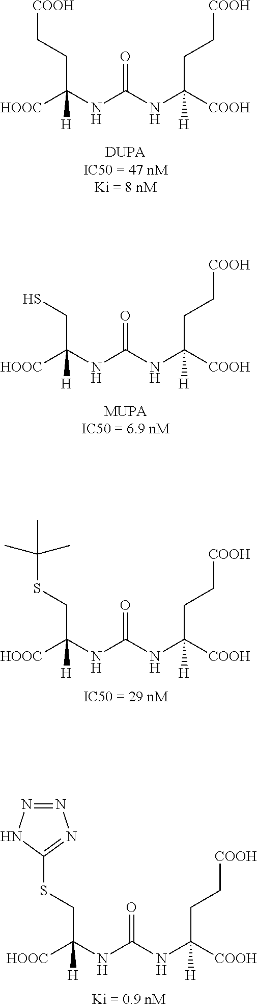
C(C(NC(NC([HOOC])(CC[COOH])[H])=O)([COOH])[H])C[COOH].C(C(NC(NC([HOOC])(CS)[H])=O)([COOH])[H])C[COOH].C(C(NC(NC([HOOC])(CSC(C)(C)C)[H])=O)([COOH])[H])C[COOH].C(C(NC(NC([HOOC])(CSC1=NN=NN1)[H])=O)([COOH])[H])C[COOH]
